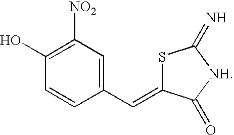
C1(C=C2SC(=N)[NH]C2=O)=CC([NO2])=C(O)C=C1
